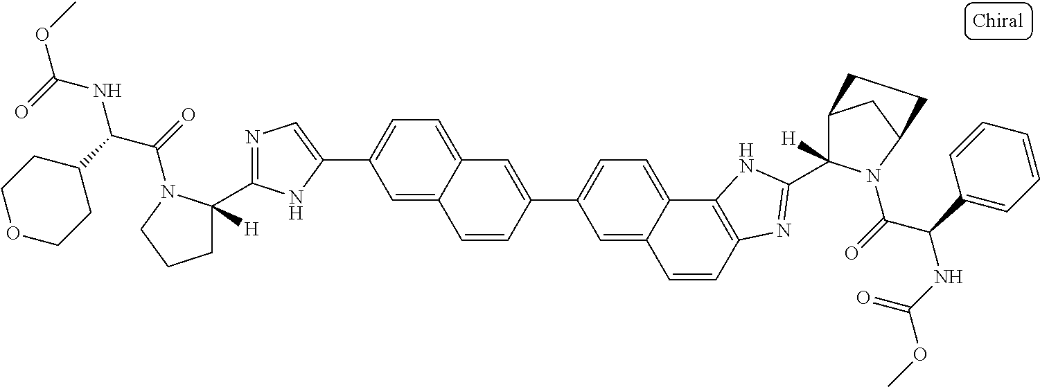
C1=C2C(=CC=C1C1=CN=C(C3([H])CCCN3C(=O)C(C3CCOCC3)NC(OC)=O)N1)C=C(C1=CC=C3C(=C1)C=CC1=C3NC(C3([H])C4CC(N3C(=O)C(C3=CC=CC=C3)NC(OC)=O)CC4)=N1)C=C2
